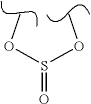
S(=O)(OC)OC
